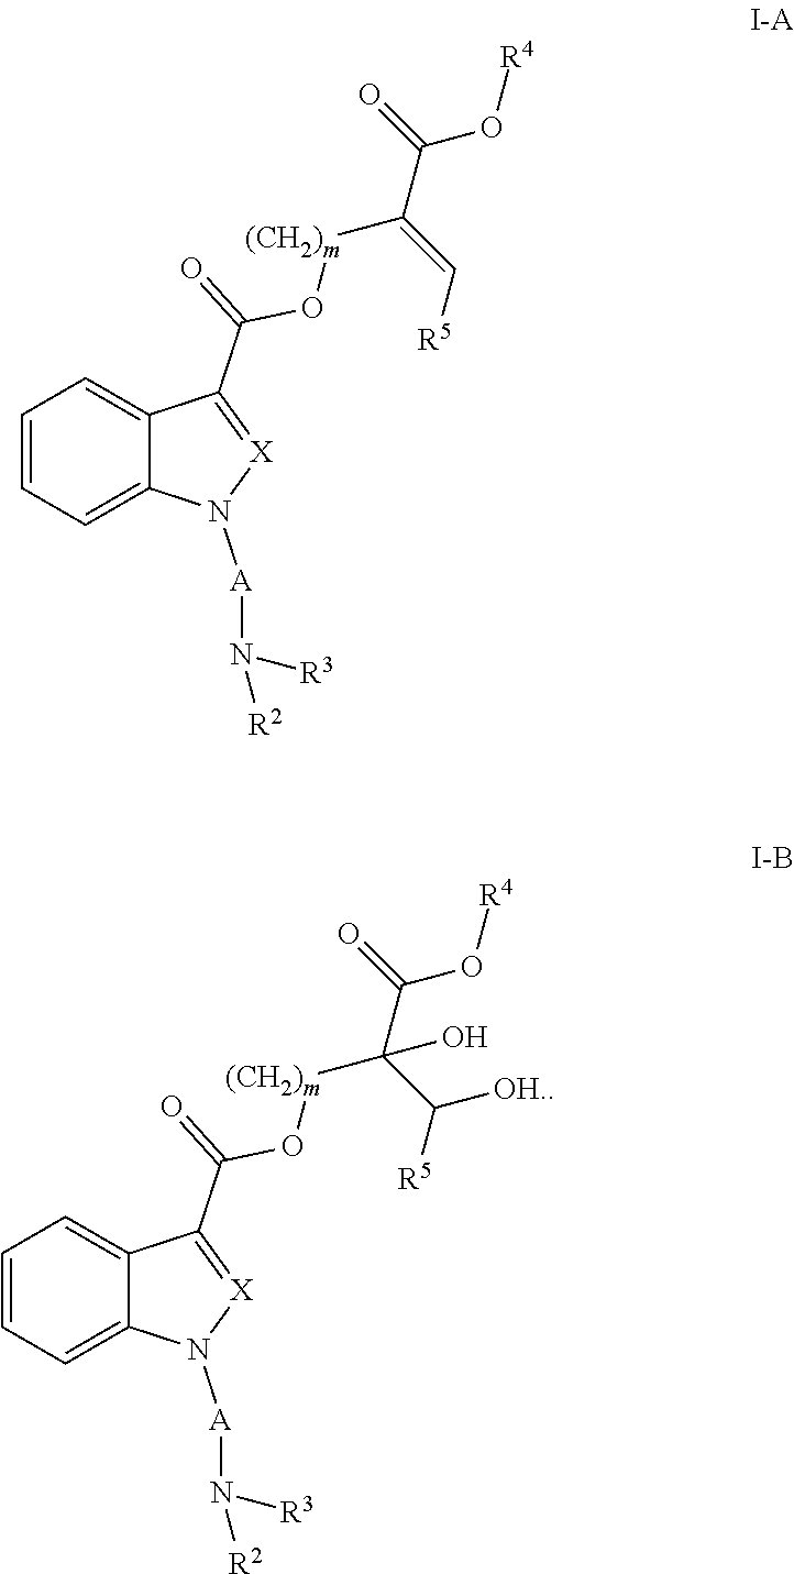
C1=CC=C2C(=C1)C(C(O[(CH2)m]C(=C[R5])C(O[R4])=O)=O)=[X]N2[A]N([R3])[R2].C1=CC=C2C(=C1)C(C(O[(CH2)m]C(C([R5])[OH.])(C(O[R4])=O)O)=O)=[X]N2[A]N([R3])[R2]
